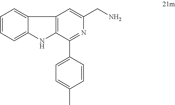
C1(C2=NC(CN)=CC3=C2NC2=CC=CC=C23)=CC=C(C)C=C1
